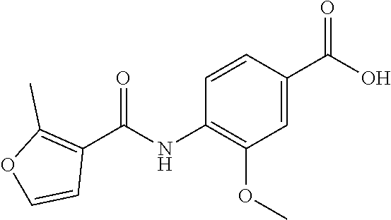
C1(C(NC2=C(OC)C=C(C(O)=O)C=C2)=O)=C(C)OC=C1
